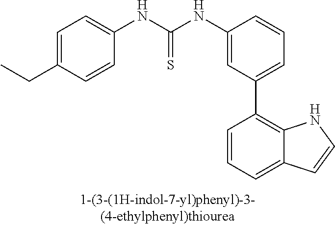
C1(NC(NC2=CC=C(CC)C=C2)=S)=CC(C2=C3C(=CC=C2)C=CN3)=CC=C1
